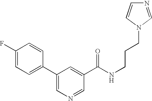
C1=C(F)C=CC(C2=CN=CC(C(NCCCN3C=NC=C3)=O)=C2)=C1
